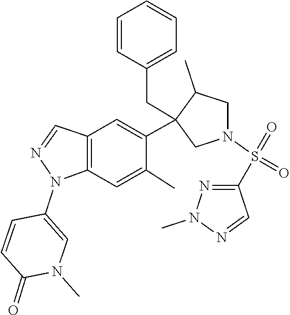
C1=CC(N2C3=C(C=C(C4(CC5=CC=CC=C5)C(C)CN(S(=O)(=O)C5=NN(C)N=C5)C4)C(C)=C3)C=N2)=CN(C)C1=O
